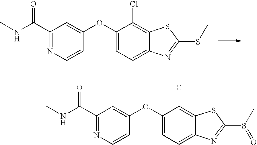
CNC(C1=NC=CC(OC2=CC=C3C(=C2Cl)SC(SC)=N3)=C1)=O.CNC(C1=NC=CC(OC2=CC=C3C(=C2Cl)SC(S(C)=O)=N3)=C1)=O
